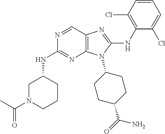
N1=CC2=C(N=C1NC1CN(C(C)=O)CCC1)N(C1CCC(C(=O)N)CC1)C(NC1=C(Cl)C=CC=C1Cl)=N2
